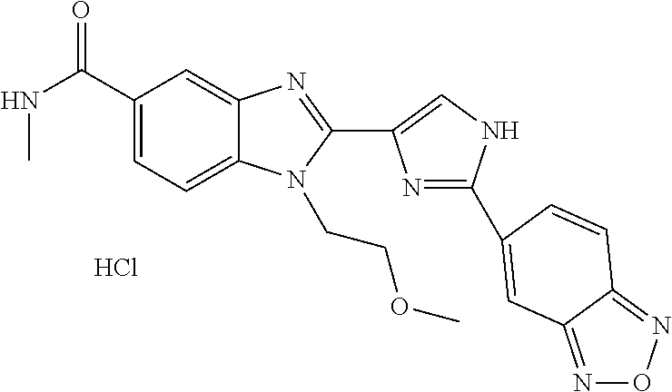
Cl.C1(C(NC)=O)=CC=C2C(=C1)N=C(C1=CNC(C3=CC4=NON=C4C=C3)=N1)N2CCOC
